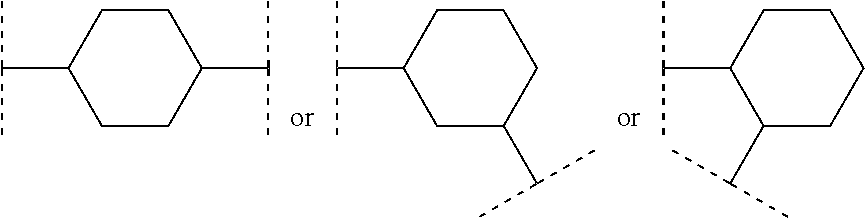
C1CC(C(C)C)CCC1C(C)C.C1CC(C(C)C)CC(C(C)C)C1.C1CC(C(C)C)C(C(C)C)CC1
